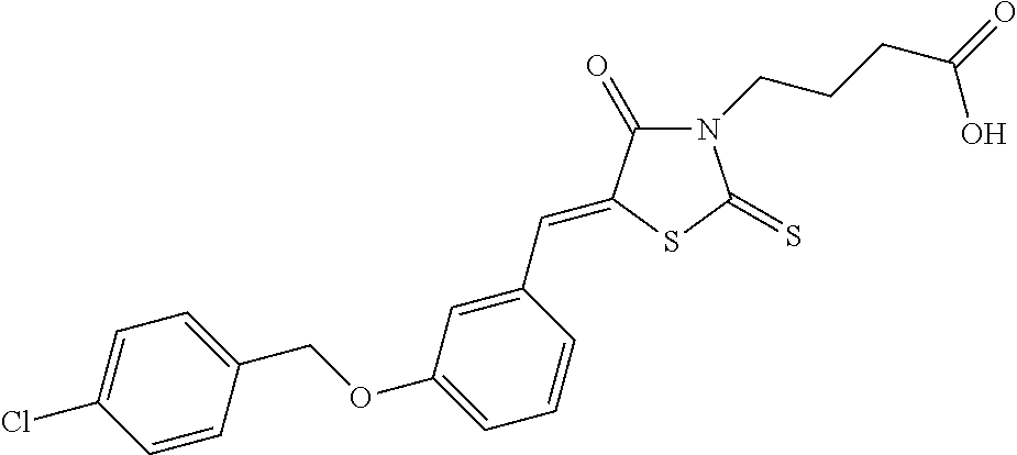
N1(CCCC(=O)O)C(=O)C(=CC2=CC(OCC3=CC=C(Cl)C=C3)=CC=C2)SC1=S
